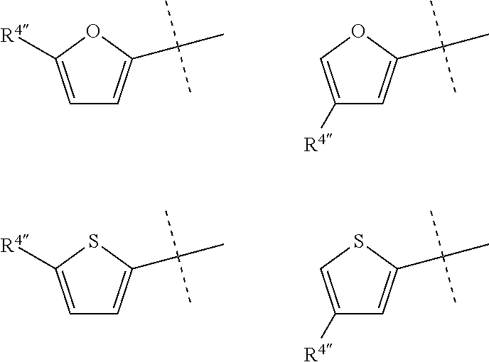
C1=C([R4])OC(C(C)(C)C)=C1.C1([R4])=COC(C(C)(C)C)=C1.C1=C([R4])SC(C(C)(C)C)=C1.C1([R4])=CSC(C(C)(C)C)=C1
